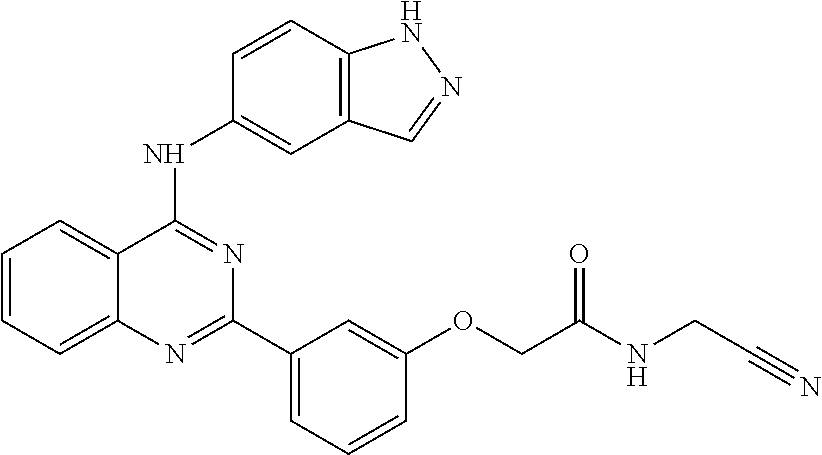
C1=CC=C2C(=C1)C(NC1=CC3=C(C=C1)NN=C3)=NC(C1=CC=CC(OCC(NCC#N)=O)=C1)=N2
